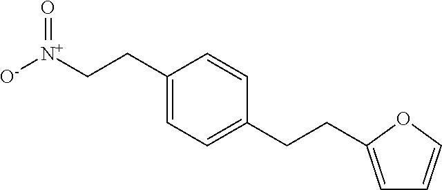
C1(CC[N+]([O-])=O)=CC=C(CCC2=CC=CO2)C=C1
